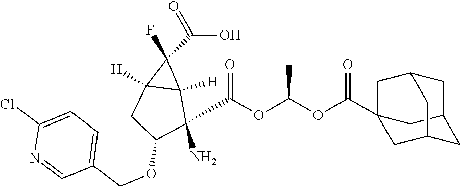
O=C(O)C1(F)C2([H])C1([H])C(N)(C(OC(OC(=O)C13CC4CC(C1)CC(C3)C4)C)=O)C(OCC1=CC=C(Cl)N=C1)C2
